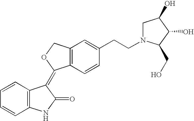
C1=CC=CC2=C1C(=C1C3=C(CO1)C=C(CCN1CC(O)C(O)C1CO)C=C3)C(=O)N2
